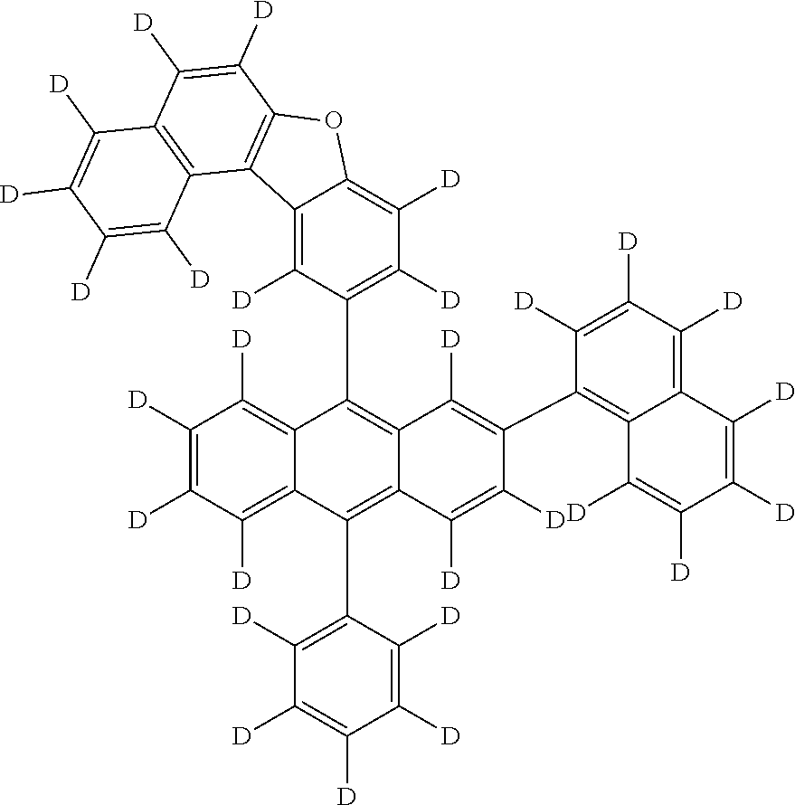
C1([D])=C([D])C([D])=C2C(=C1[D])C(C1=C([D])C([D])=C3C(=C1[D])C1=C(O3)C([D])=C([D])C3=C1C([D])=C([D])C([D])=C3[D])=C1C(=C2C2=C([D])C([D])=C([D])C([D])=C2[D])C([D])=C([D])C(C2=C3C(=C([D])C([D])=C2[D])C([D])=C([D])C([D])=C3[D])=C1[D]
